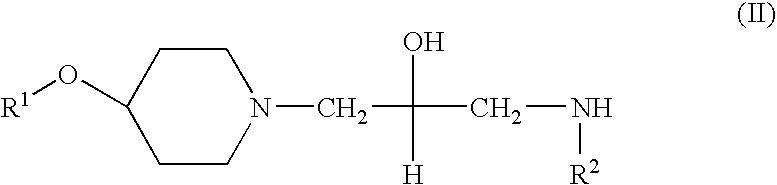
C1CN(CC(O)([H])CN[R2])CCC1O[R1]
